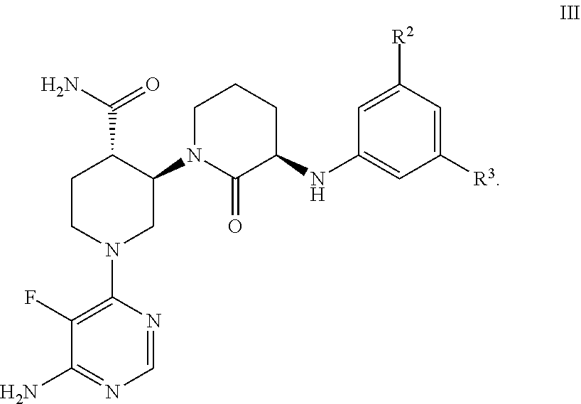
C1(F)=C(N2CC(N3C(=O)C(NC4=CC([R3])=CC([R2])=C4)CCC3)C(C(N)=O)CC2)N=CN=C1N
